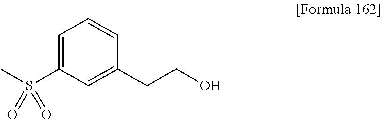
C1(S(C)(=O)=O)=CC=CC(CCO)=C1
